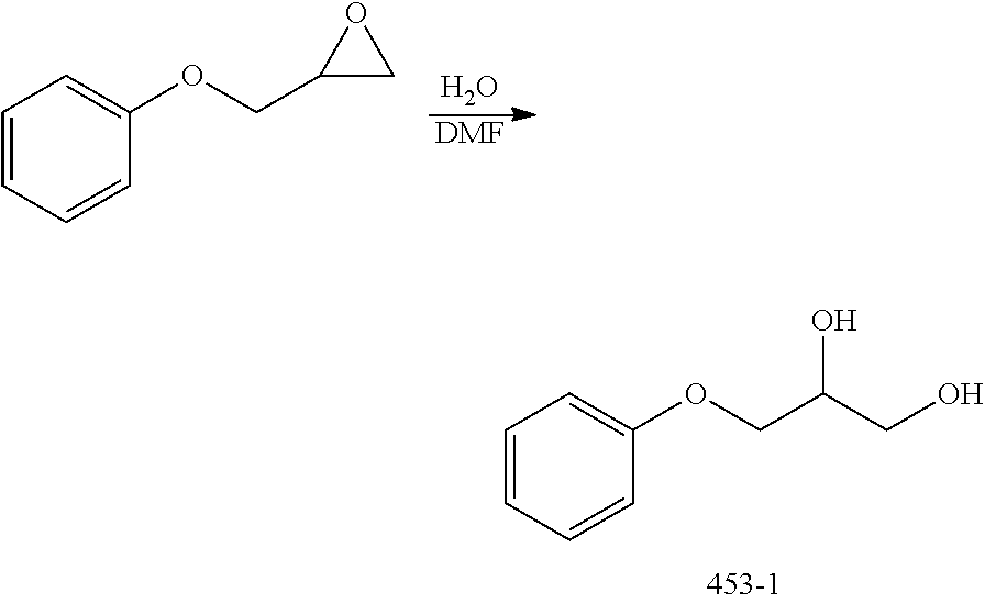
C1=CC=CC(OCC(CO)O)=C1.O.[DMF].C1=CC=CC(OCC2CO2)=C1
